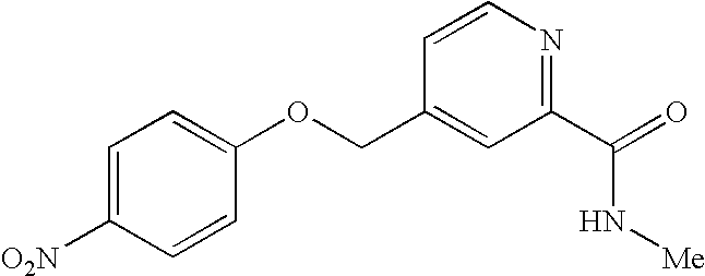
C1=CC(OCC2=CC(C(N[Me])=O)=NC=C2)=CC=C1[O2N]
